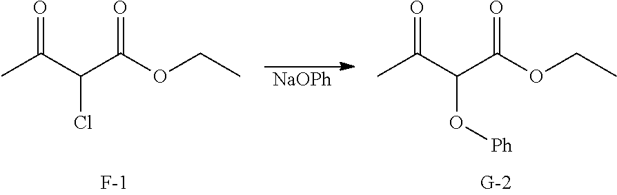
CC(C(C(OCC)=O)Cl)=O.[NaOPh].CC(C(C(OCC)=O)O[Ph])=O.[F-]
